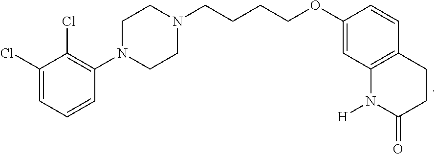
C1(Cl)=CC=CC(N2CCN(CCCCOC3=CC4=C(C=C3)CCC(=O)N4[H])CC2)=C1Cl
